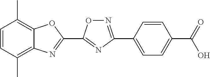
C1=CC(C)=C2C(=C1C)OC(C1=NC(C3=CC=C(C(=O)O)C=C3)=NO1)=N2
